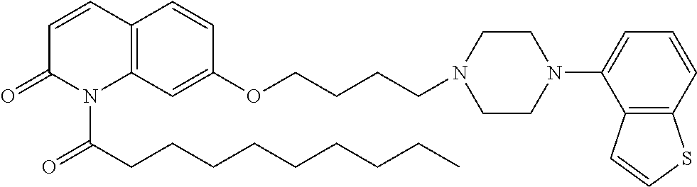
C12=C(C=C(OCCCCN3CCN(C4=CC=CC5=C4C=CS5)CC3)C=C1)N(C(CCCCCCCCC)=O)C(=O)C=C2
